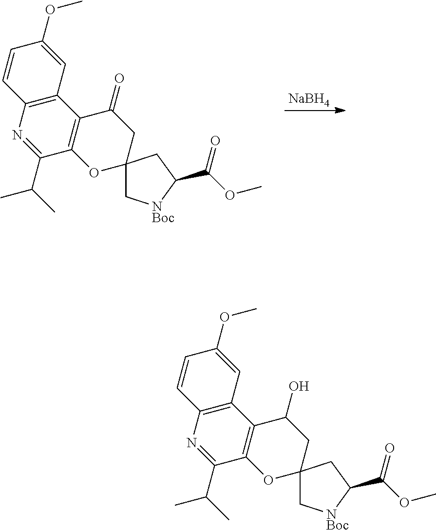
[NaBH4].C12=C(C3=C(C(C(C)C)=N1)OC1(CC3=O)C[NBoc]C(C(OC)=O)C1)C=C(OC)C=C2.C12=C(C3=C(C(C(C)C)=N1)OC1(CC3O)C[NBoc]C(C(OC)=O)C1)C=C(OC)C=C2
